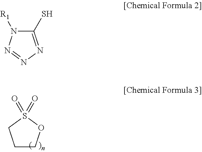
C1COS(=O)(=O)C1.C1(S)=NN=NN1[R1]
